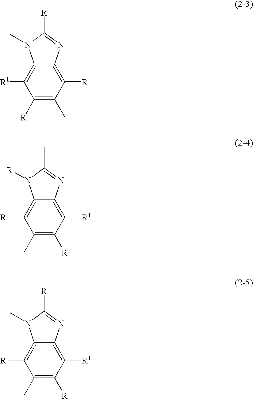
C1([R])=C(C)C([R])=C2C(=C1[R1])N(C)C([R])=N2.C1(C)=C([R])C([R1])=C2C(=C1[R])N([R])C(C)=N2.C1(C)=C([R])C([R1])=C2C(=C1[R])N(C)C([R])=N2
